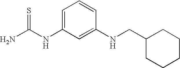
NC(NC1=CC=CC(NCC2CCCCC2)=C1)=S
